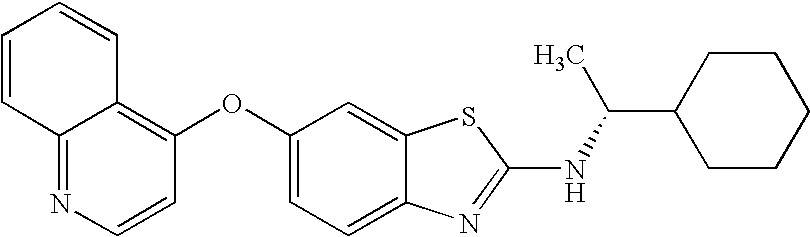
N1=C2C(=C(OC3=CC=C4C(=C3)SC(NC(C3CCCCC3)C)=N4)C=C1)C=CC=C2
